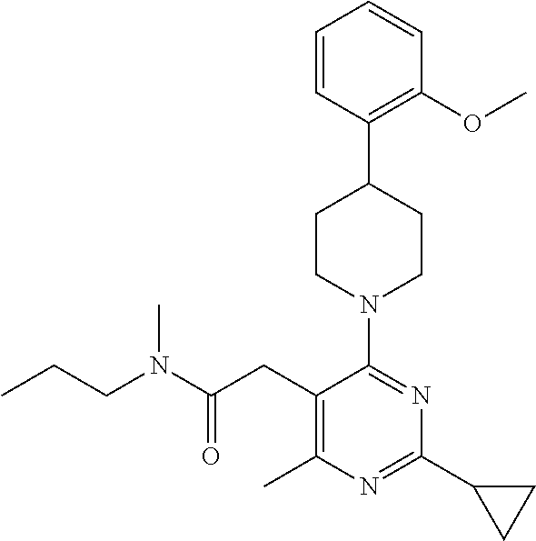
C1(C)=C(CC(N(CCC)C)=O)C(N2CCC(C3=C(OC)C=CC=C3)CC2)=NC(C2CC2)=N1
